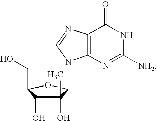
C1(O)(C)C(O)C(CO)OC1N1C2=C(N=C1)C(=O)NC([NH2])=N2
